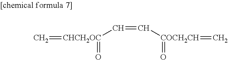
[CHCH2OC](=C)(=O)C=C[COCH2CH](=C)=O
